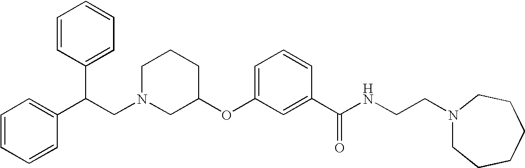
C1N(CC(C2=CC=CC=C2)C2=CC=CC=C2)CC(OC2=CC=CC(C(NCCN3CCCCCC3)=O)=C2)CC1
